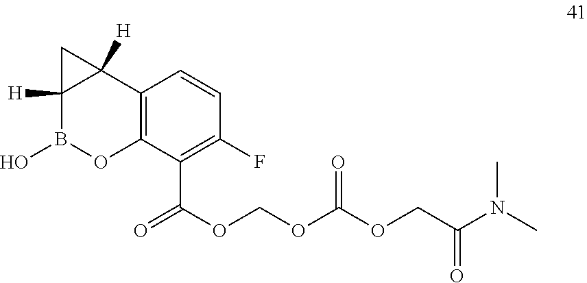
C12=C(C(C(OCOC(OCC(N(C)C)=O)=O)=O)=C(F)C=C1)OB(O)C1([H])C2([H])C1
